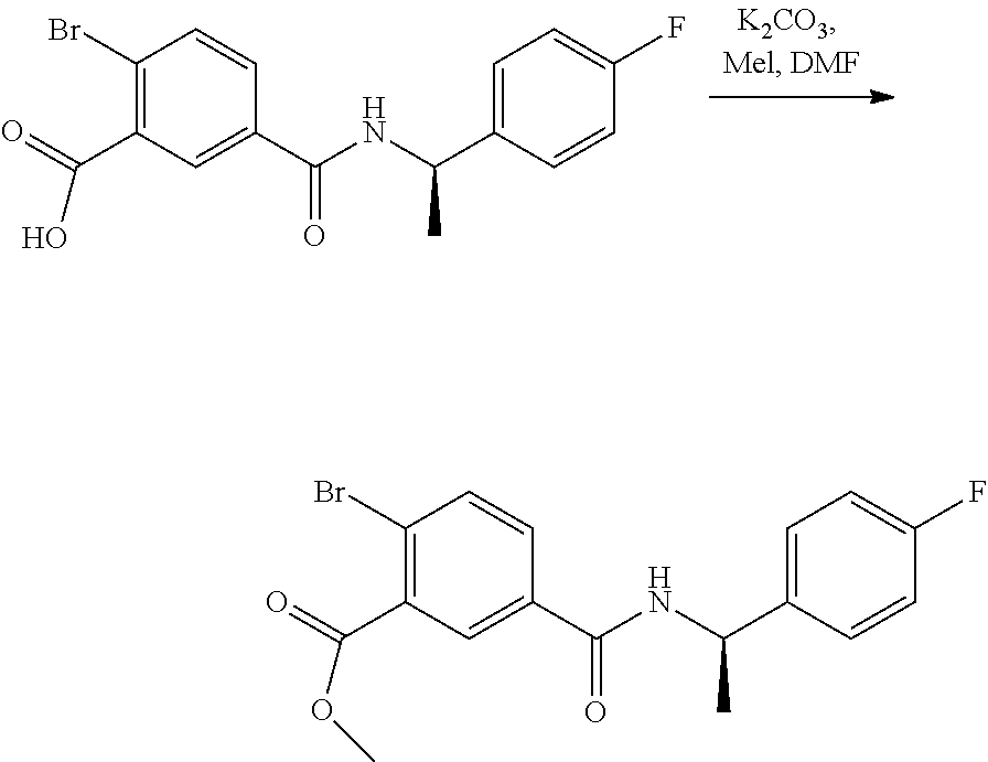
C1(Br)=C(C(O)=O)C=C(C(NC(C)C2=CC=C(F)C=C2)=O)C=C1.C1(Br)=C(C(OC)=O)C=C(C(NC(C)C2=CC=C(F)C=C2)=O)C=C1
